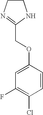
C1CN=C(COC2=CC(F)=C(Cl)C=C2)N1
